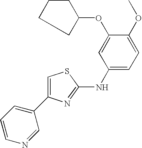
C1(NC2=CC=C(OC)C(OC3CCCC3)=C2)=NC(C2=CC=CN=C2)=CS1
